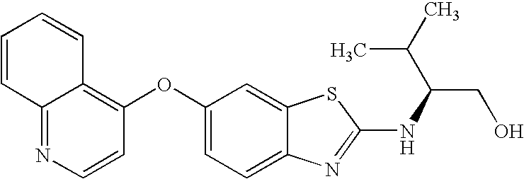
N1=C2C(=C(OC3=CC=C4C(=C3)SC(NC(CO)C(C)C)=N4)C=C1)C=CC=C2
